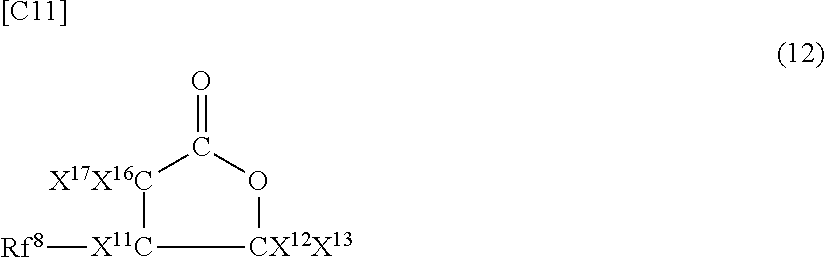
C1(=O)[X17X16C][X11C]([Rf8])[CX12X13]O1.[[C11]]
